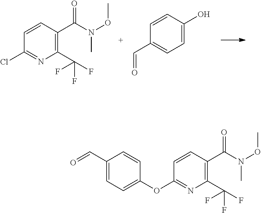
C1=CC(C(N(C)OC)=O)=C(C(F)(F)F)N=C1Cl.C1(C=O)=CC=C(O)C=C1.C1(C=O)=CC=C(OC2=NC(C(F)(F)F)=C(C(N(C)OC)=O)C=C2)C=C1
